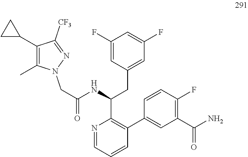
C1(C2CC2)=C(C)N(CC(NC(CC2=CC(F)=CC(F)=C2)C2=C(C3=CC(C(N)=O)=C(F)C=C3)C=CC=N2)=O)N=C1[CF3]
